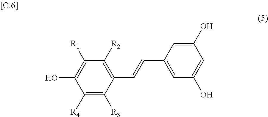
C1([R2])=C(C=CC2=CC(O)=CC(O)=C2)C([R3])=C([R4])C(O)=C1[R1]
